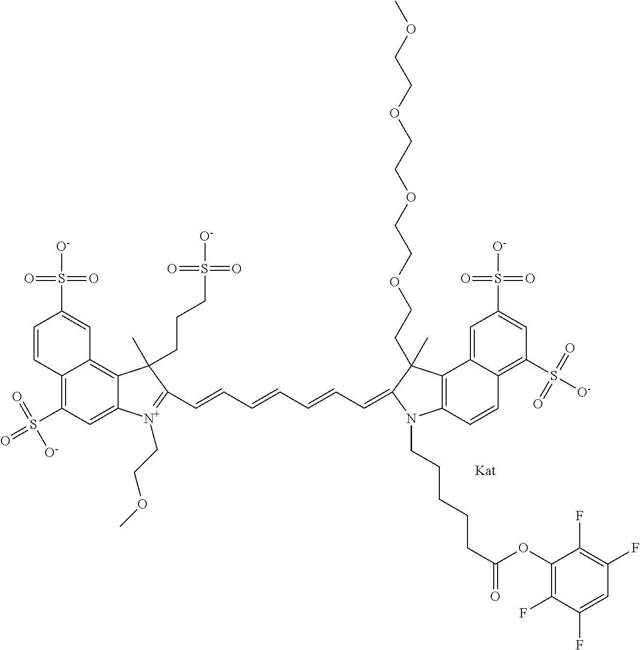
C12=C(S(=O)(=O)[O-])C=C3C(=C1C=C(S([O-])(=O)=O)C=C2)C(C)(CCCS([O-])(=O)=O)C(C=CC=CC=CC=C1N(CCCCCC(=O)OC2=C(F)C(F)=CC(F)=C2F)C2=C(C4=CC(S([O-])(=O)=O)=CC(S([O-])(=O)=O)=C4C=C2)C1(C)CCOCCOCCOCCOC)=[N+]3CCOC
